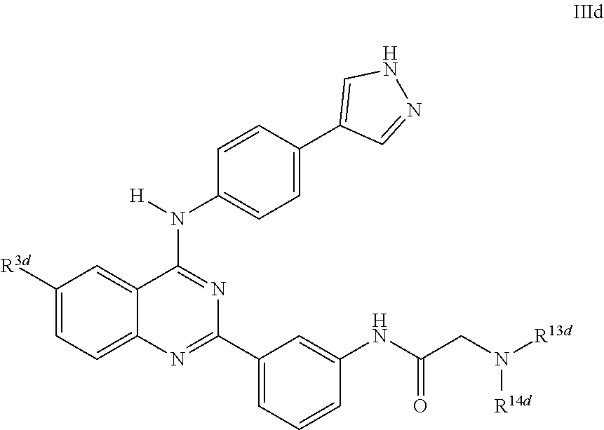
C1([R3d])=CC=C2C(=C1)C(N([H])C1=CC=C(C3=CNN=C3)C=C1)=NC(C1=CC=CC(NC(CN([R13d])[R14d])=O)=C1)=N2
